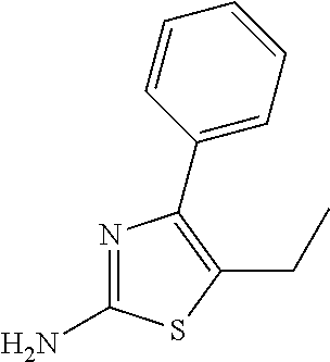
NC1=NC(C2=CC=CC=C2)=C(CC)S1
